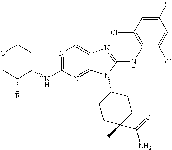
N1=C(NC2CCOCC2F)N=C2C(=C1)N=C(NC1=C(Cl)C=C(Cl)C=C1Cl)N2C1CCC(C)(C(=O)N)CC1
